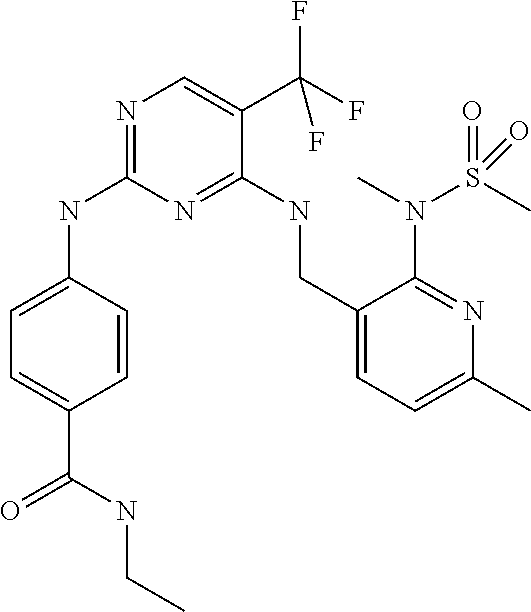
C1=C(NC2=NC=C(C(F)(F)F)C(NCC3=CC=C(C)N=C3N(S(C)(=O)=O)C)=N2)C=CC(C(=O)NCC)=C1
